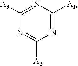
N1=C([A3])N=C([A2])N=C1[A1]
